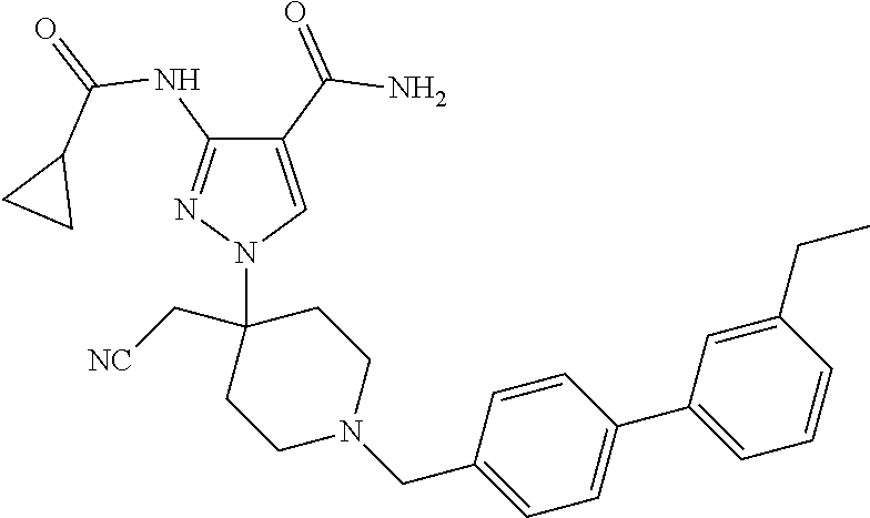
C1(C(=O)N)=CN(C2(C[NC])CCN(CC3=CC=C(C4=CC=CC(CC)=C4)C=C3)CC2)N=C1NC(=O)C1CC1
